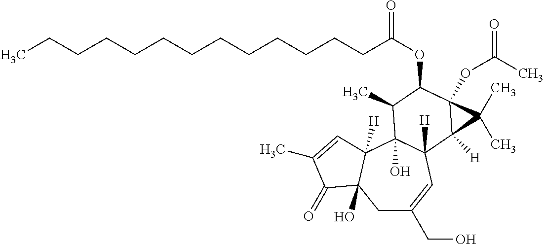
C1C(CO)=CC2([H])C(O)(C3([H])C1(O)C(=O)C(C)=C3)C(C)C(OC(=O)CCCCCCCCCCCCC)C1(OC(=O)C)C2([H])C1(C)C
